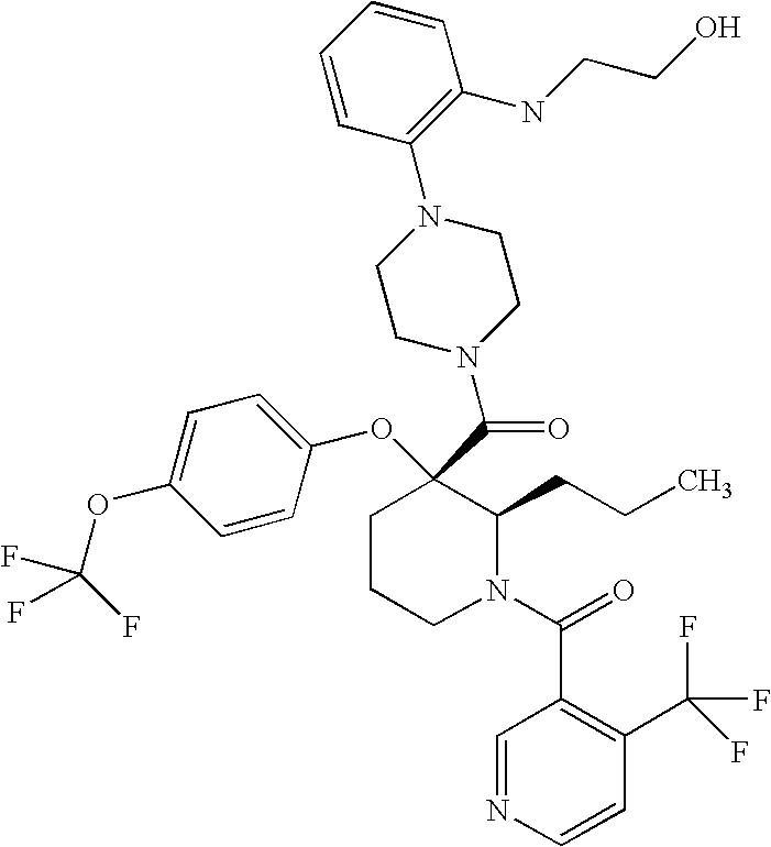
C1CCN(C(=O)C2=C(C(F)(F)F)C=CN=C2)C(CCC)C1(C(N1CCN(C2=C(NCCO)C=CC=C2)CC1)=O)OC1=CC=C(OC(F)(F)F)C=C1
